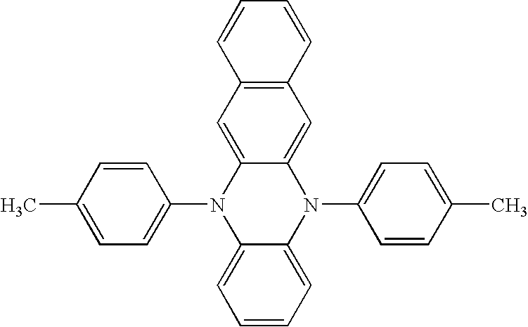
C1=CC(C)=CC=C1N1C2=CC=CC=C2N(C2=CC=C(C)C=C2)C2=CC3=C(C=C12)C=CC=C3
